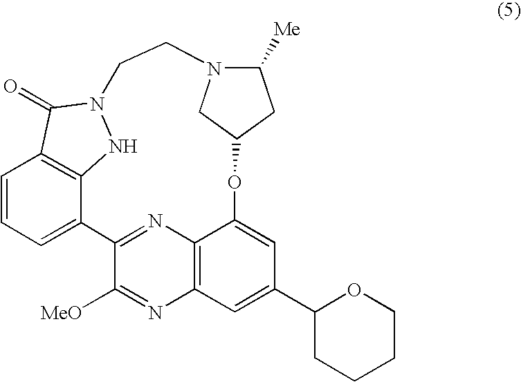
C1=CC=C2C3=C1C(=O)N(N3)CCN1C([Me])CC(OC3=CC(C4CCCCO4)=CC4=C3N=C2C([MeO])=N4)C1
